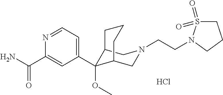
Cl.C1(C2(OC)C3CN(CCN4S(=O)(=O)CCC4)CC2CCC3)=CC=NC(C(N)=O)=C1
